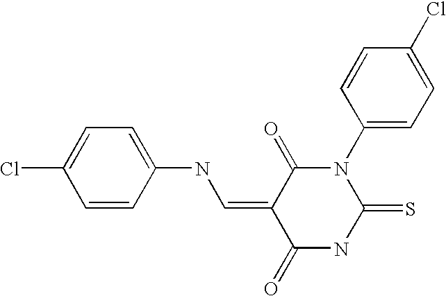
C1=C(Cl)C=CC(NC=C2C(=O)N(C3=CC=C(Cl)C=C3)C(=S)NC2=O)=C1
